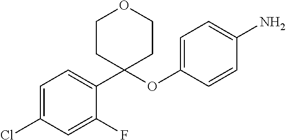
C1(Cl)=CC=C(C2(OC3=CC=C(N)C=C3)CCOCC2)C(F)=C1
